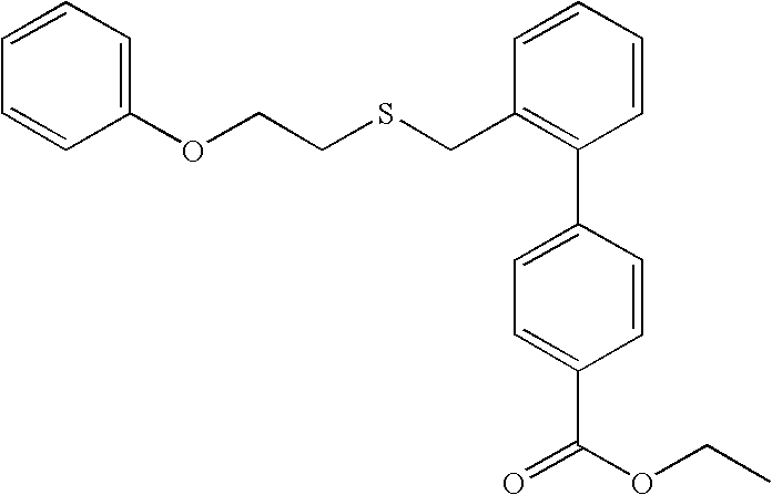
C(C1=C(C2=CC=C(C(=O)OCC)C=C2)C=CC=C1)SCCOC1=CC=CC=C1
